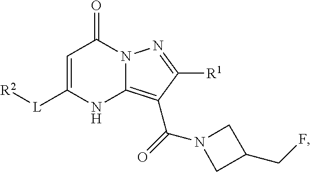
C1=C([L][R2])NC2=C(C(N3CC(CF)C3)=O)C([R1])=NN2C1=O
